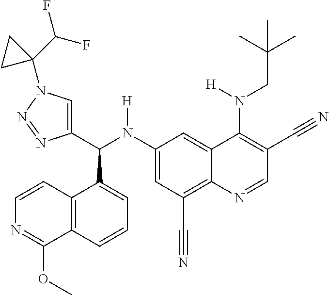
C1(N(C(C2=CN(C3(C(F)F)CC3)N=N2)C2=CC=CC3=C2C=CN=C3OC)[H])=CC(C#N)=C2C(=C1)C(N(CC(C)(C)C)[H])=C(C#N)C=N2
